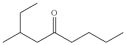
C(CC(CCCC)=O)(C)CC
